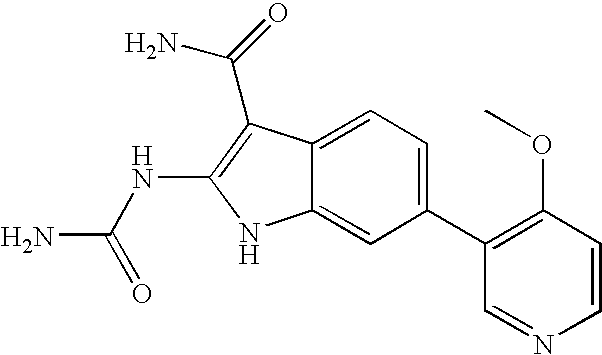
C1(C2=C(OC)C=CN=C2)=CC=C2C(=C1)NC(NC(N)=O)=C2C(N)=O
